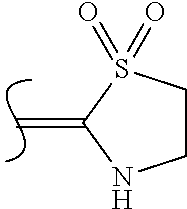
C=C1NCCS1(=O)=O
